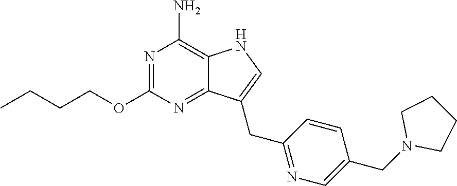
N1=C(OCCCC)N=C2C(=C1N)NC=C2CC1=NC=C(CN2CCCC2)C=C1
